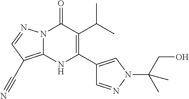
N12C(=C(C#N)C=N1)NC(C1=CN(C(CO)(C)C)N=C1)=C(C(C)C)C2=O
